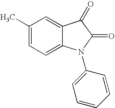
C1(C)=CC=C2C(=C1)C(=O)C(=O)N2C1=CC=CC=C1
